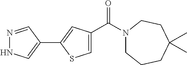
C1=C(C(N2CCCC(C)(C)CC2)=O)C=C(C2=CNN=C2)S1
